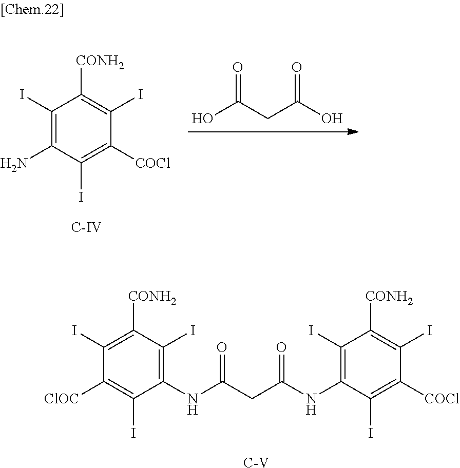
C1(I)=C(N)C(I)=C([COCl])C(I)=C1[CONH2].[C-IV].OC(CC(O)=O)=O.[C-V].C1(I)=C(NC(CC(NC2=C(I)C([CONH2])=C(I)C([ClOC])=C2I)=O)=O)C(I)=C([COCl])C(I)=C1[CONH2]
